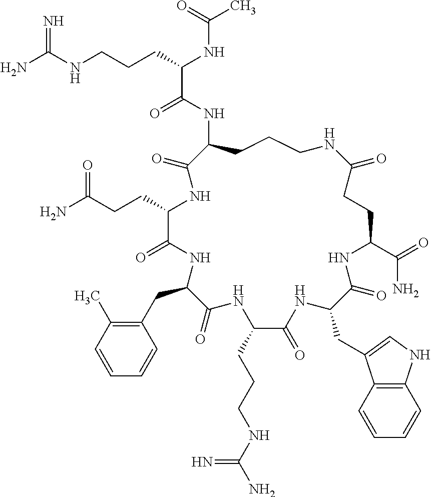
NC(NCCCC(NC(C)=O)C(=O)NC1CCCNC(=O)CCC(C(=O)N)NC(=O)C(CC2=CNC3=C2C=CC=C3)NC(=O)C(CCCNC(N)=N)NC(=O)C(CC2=C(C)C=CC=C2)NC(=O)C(CCC(=O)N)NC1=O)=N
